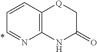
C1=CC2=C(N=C1)NC(=O)C[Q]2
